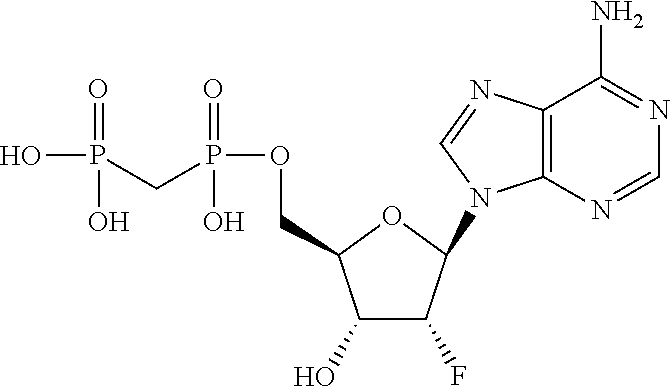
C1(O)C(F)C(N2C3=C(N=C2)C(N)=NC=N3)OC1COP(CP(O)(=O)O)(=O)O
